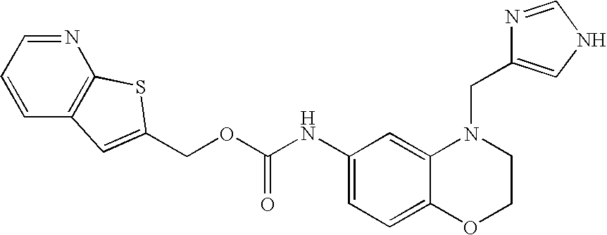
C1(NC(OCC2=CC3=C(N=CC=C3)S2)=O)=CC=C2C(=C1)N(CC1=CNC=N1)CCO2
